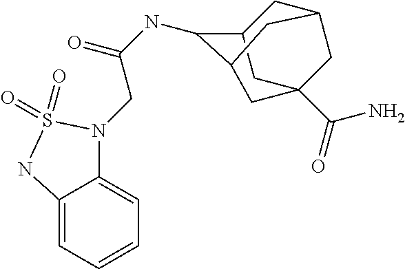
N(C(=O)CN1C2=CC=CC=C2NS1(=O)=O)C1C2CC3CC(C(=O)N)(CC1C3)C2
